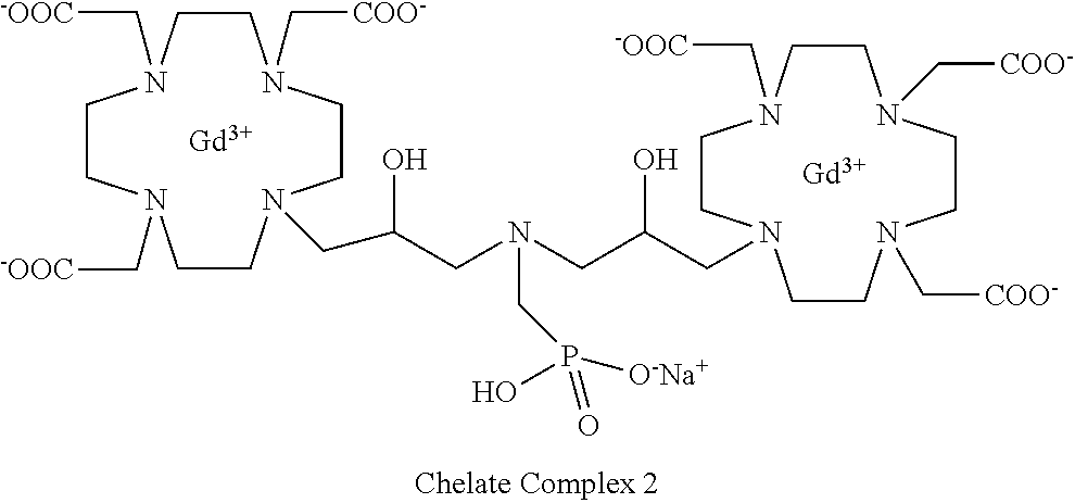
[Gd].[Gd].C1CN(C[COO-])CCN(C[COO-])CCN(CC(O)CN(CC(CN2CCN(C[COO-])CCN(C[COO-])CCN(C[COO-])CC2)O)CP([O-Na+])(=O)O)CCN1C[COO-]
